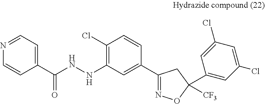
C1=CC(C(NNC2=C(Cl)C=CC(C3=NOC(C4=CC(Cl)=CC(Cl)=C4)([CF3])C3)=C2)=O)=CC=N1
